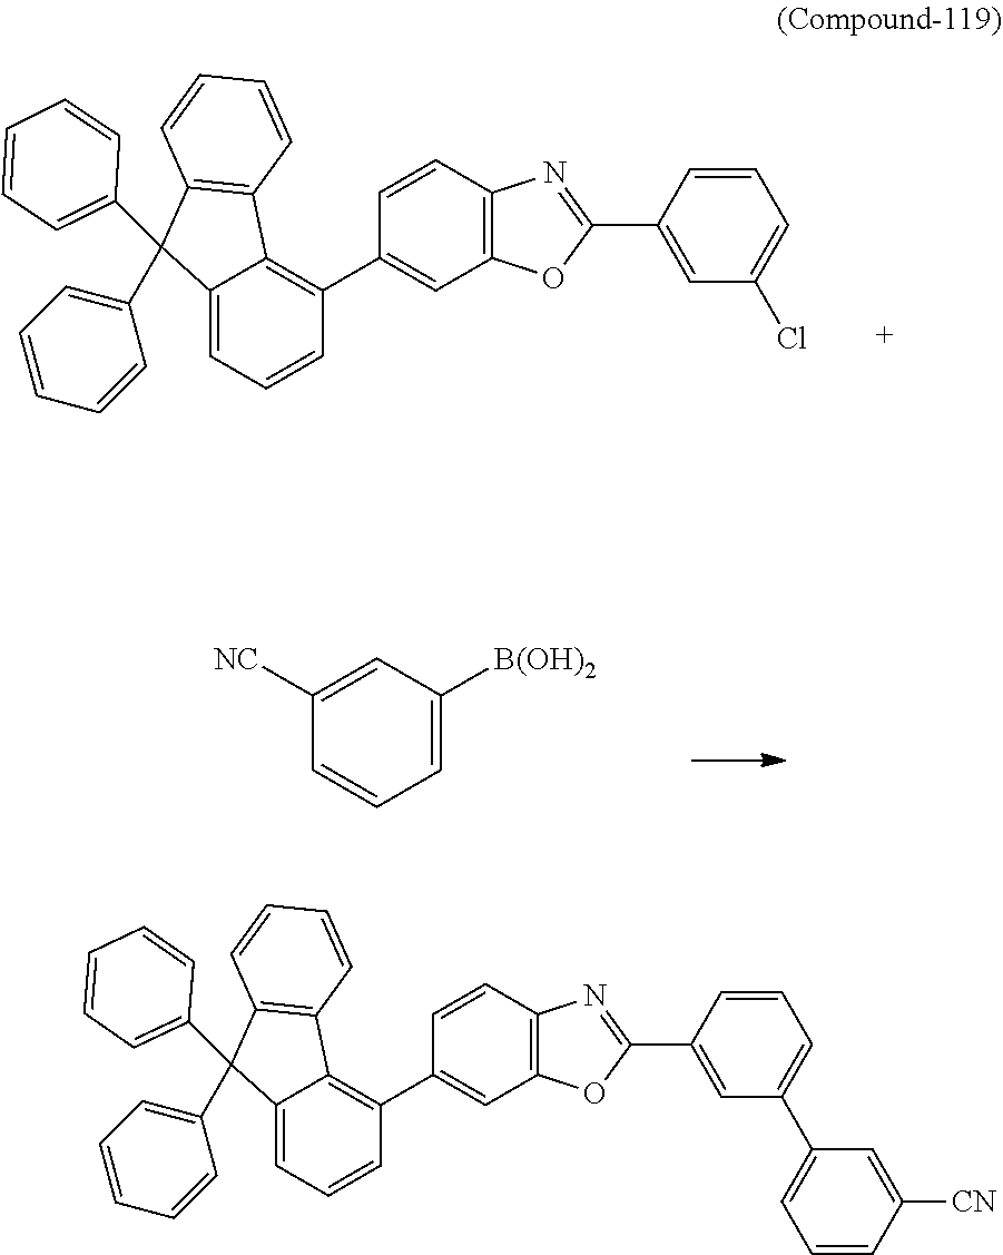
C1=C([B(OH)2])C=C([NC])C=C1.C1=CC2=C(C=C1C1=C3C(=CC=C1)C(C1=CC=CC=C1)(C1=CC=CC=C1)C1=C3C=CC=C1)OC(C1=CC(Cl)=CC=C1)=N2.C1=CC2=C(C=C1C1=C3C(=CC=C1)C(C1=CC=CC=C1)(C1=CC=CC=C1)C1=C3C=CC=C1)OC(C1=CC(C3=CC=CC([CN])=C3)=CC=C1)=N2
